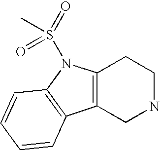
C12=C(CNCC1)C1=C(N2S(C)(=O)=O)C=CC=C1
